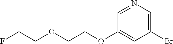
O(CCOC1=CC(Br)=CN=C1)CCF
